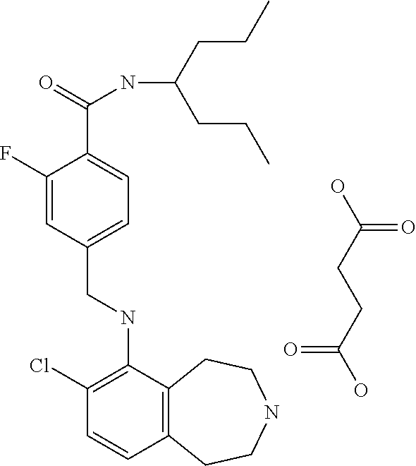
OC(=O)CCC(=O)O.C12=C(C(NCC3=CC=C(C(=O)NC(CCC)CCC)C(F)=C3)=C(Cl)C=C1)CCNCC2
